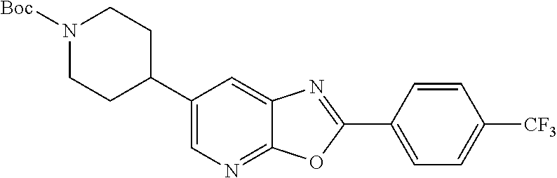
C1(C2CCN([Boc])CC2)=CN=C2C(=C1)N=C(C1=CC=C([CF3])C=C1)O2
